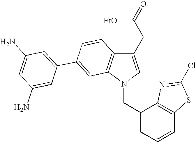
C(N1C=C(CC(=O)[EtO])C2=C1C=C(C1=CC(N)=CC(N)=C1)C=C2)C1=CC=CC2=C1N=C(Cl)S2
